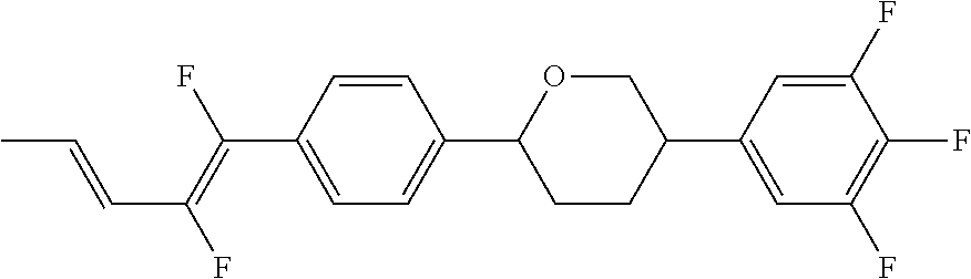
C1=CC(C(=C(F)C=CC)F)=CC=C1C1CCC(C2=CC(F)=C(F)C(F)=C2)CO1
